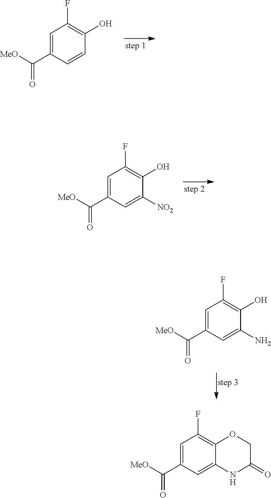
C1=C(C([MeO])=O)C=CC(O)=C1F.C1=C(C([MeO])=O)C=C([NO2])C(O)=C1F.C1=C(C([MeO])=O)C=C(N)C(O)=C1F.C1=C(C([MeO])=O)C=C2C(=C1F)OCC(=O)N2
